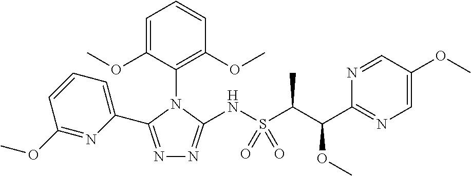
N1=C(C2=CC=CC(OC)=N2)N(C2=C(OC)C=CC=C2OC)C(NS(C(C(C2=NC=C(OC)C=N2)OC)C)(=O)=O)=N1
